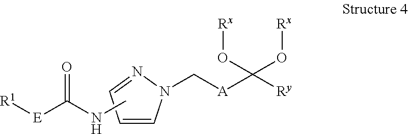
[A](C([Ry])(O[Rx])O[Rx])CN1C=CC=N1.[R1][E]C(NC)=O
